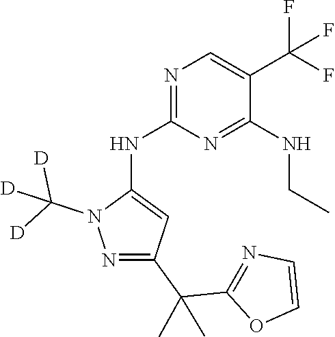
C1(C(C2=NN(C([D])([D])[D])C(NC3=NC=C(C(F)(F)F)C(NCC)=N3)=C2)(C)C)=NC=CO1
